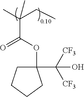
CC(CC)(C(OC1(C([CF3])([CF3])O)CCCC1)=O)C
